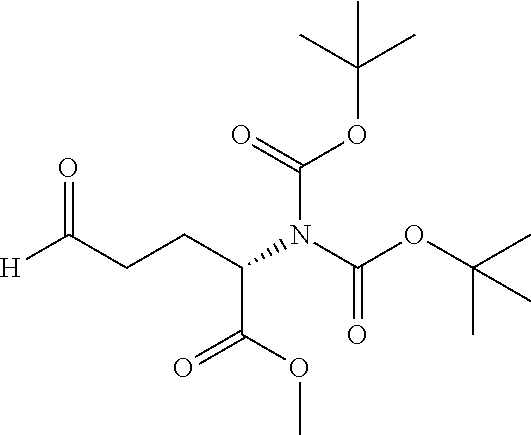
[H]C(CCC(N(C(OC(C)(C)C)=O)C(=O)OC(C)(C)C)C(OC)=O)=O
